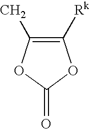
C1([Rk])=C(C)OC(=O)O1
